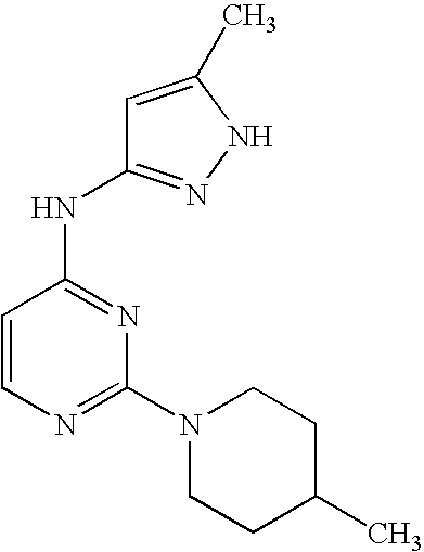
N1=C(N2CCC(C)CC2)N=C(NC2=NNC(C)=C2)C=C1
